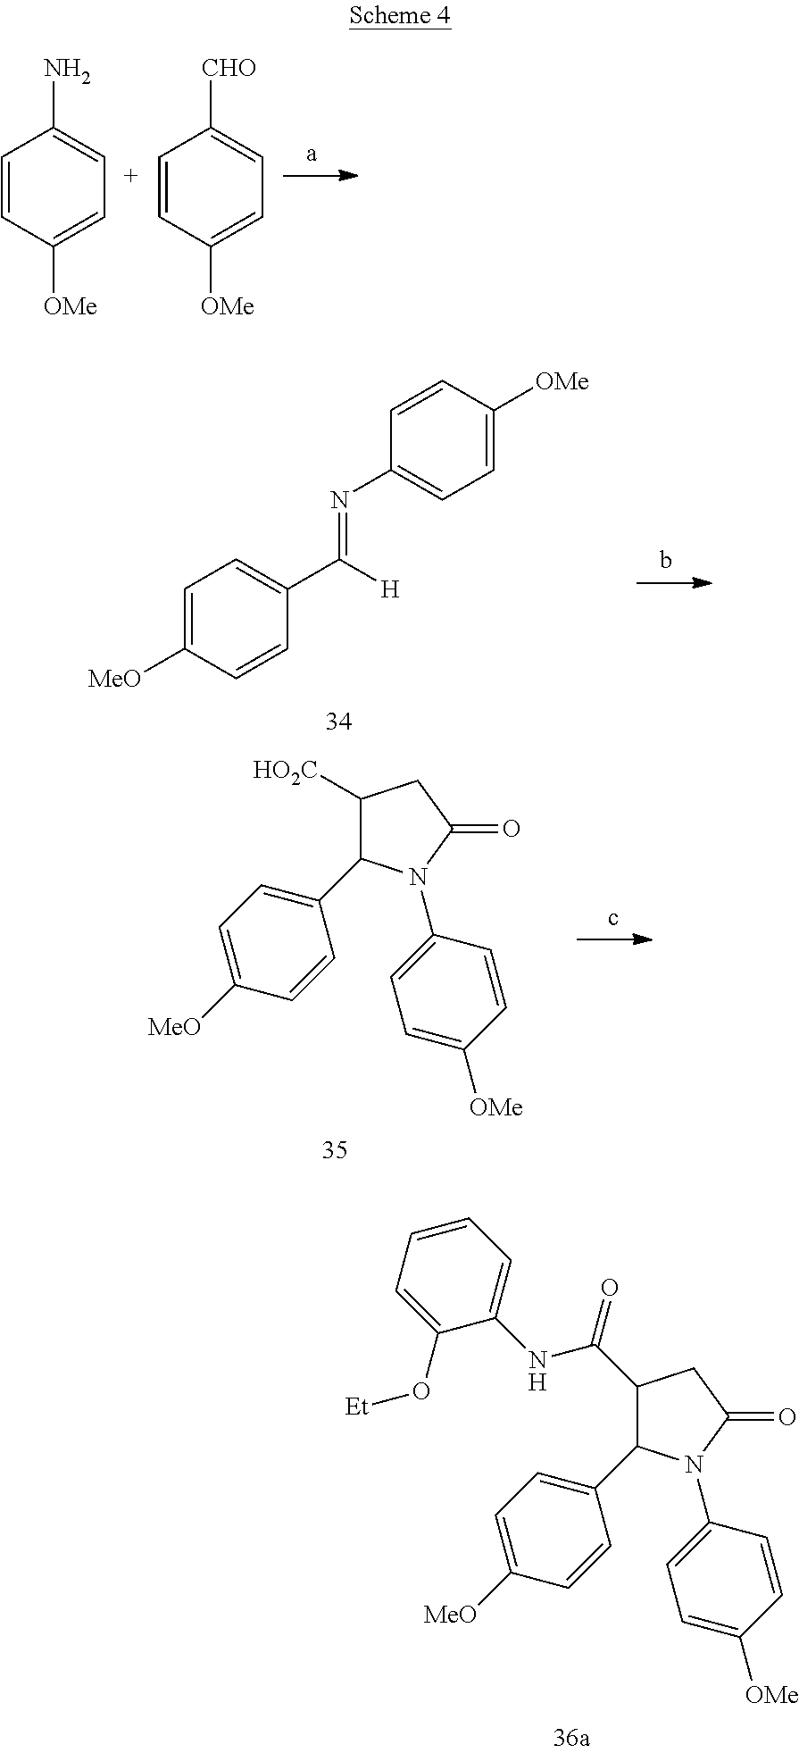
C1(C(NC2=CC=CC=C2O[Et])=O)C(C2=CC=C([MeO])C=C2)N(C2=CC=C([OMe])C=C2)C(=O)C1.C1=CC([OMe])=CC=C1N.C1=CC([OMe])=CC=C1[CHO].C1=C([MeO])C=CC(C([H])=NC2=CC=C([OMe])C=C2)=C1.C1([HO2C])C(C2=CC=C([MeO])C=C2)N(C2=CC=C([OMe])C=C2)C(=O)C1
